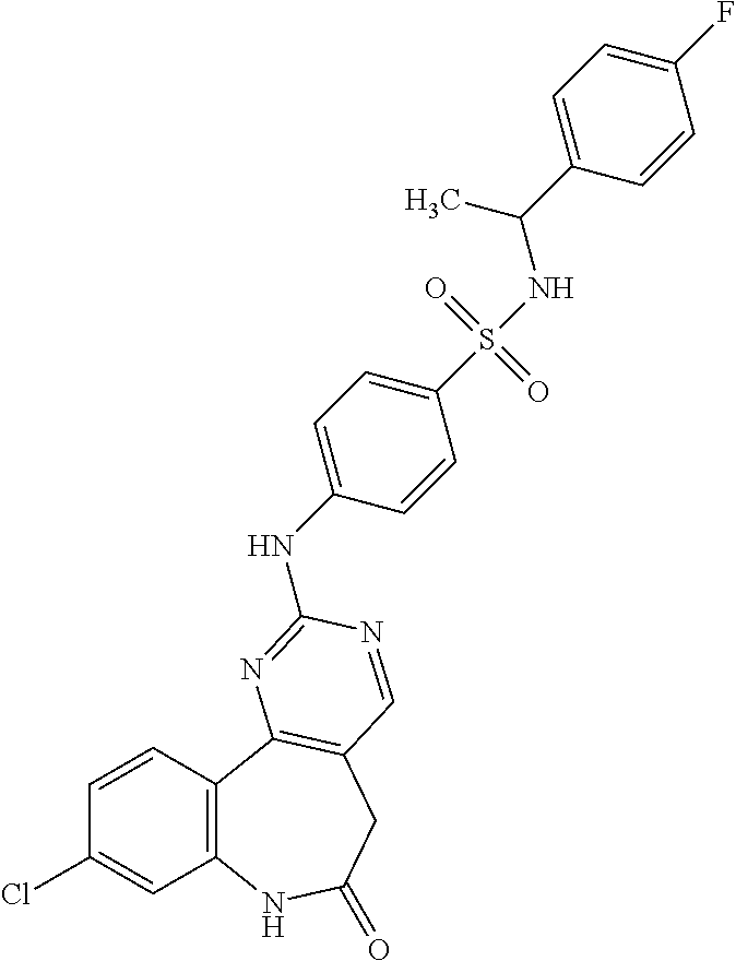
C1(Cl)=CC2=C(C=C1)C1=C(CC(=O)N2)C=NC(NC2=CC=C(S(NC(C3=CC=C(F)C=C3)C)(=O)=O)C=C2)=N1
